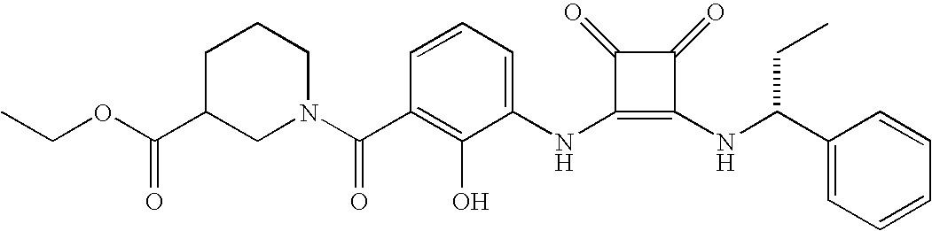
N(C1=C(NC(CC)C2=CC=CC=C2)C(=O)C1=O)C1=CC=CC(C(=O)N2CC(C(OCC)=O)CCC2)=C1O
